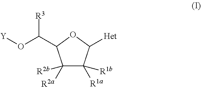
C1([R2a])([R2b])C([R1a])([R1b])C([Het])OC1C([R3])O[Y]
